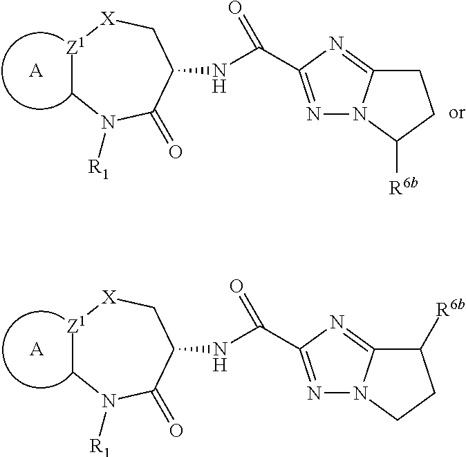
[A].[Z1]1CN([R1])C(=O)C(NC(=O)C2=NN3C(=N2)CCC3[R6b])C[X]1.[A].[Z1]1CN([R1])C(=O)C(NC(=O)C2=NN3C(=N2)C([R6b])CC3)C[X]1
